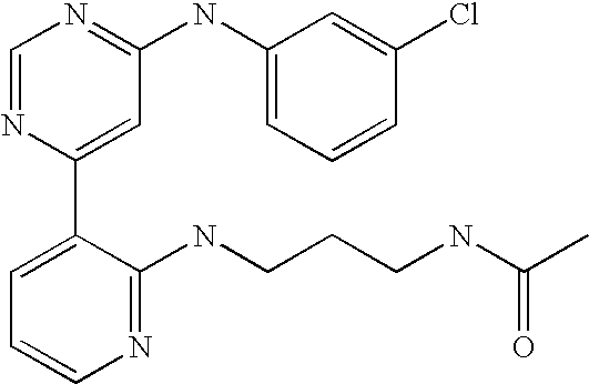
C1=NC(C2=CC=CN=C2NCCCNC(C)=O)=CC(NC2=CC=CC(Cl)=C2)=N1
